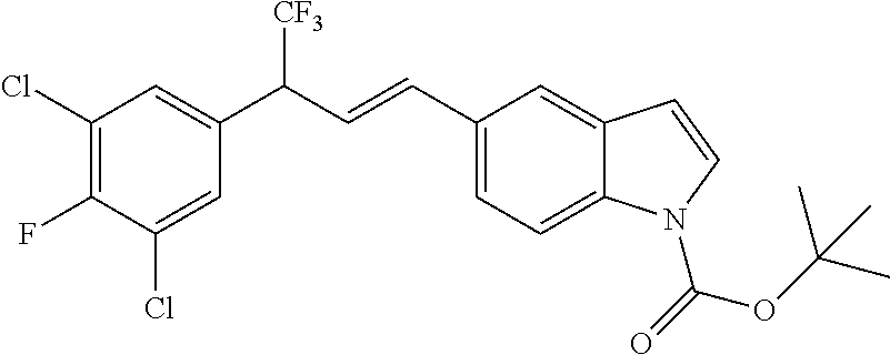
C1(C=CC(C2=CC(Cl)=C(F)C(Cl)=C2)[CF3])=CC=C2C(=C1)C=CN2C(=O)OC(C)(C)C
